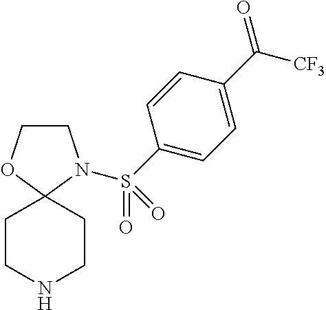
C1CN(S(C2=CC=C(C(=O)[CF3])C=C2)(=O)=O)C2(O1)CCNCC2
